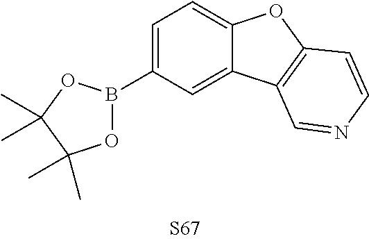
C1=C2C(=CC=C1B1OC(C)(C)C(C)(C)O1)OC1=C2C=NC=C1
